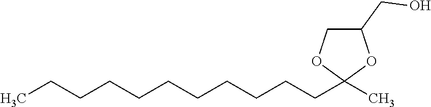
C1(CO)COC(CCCCCCCCCCC)(C)O1
